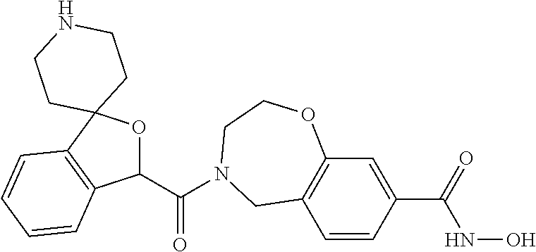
C1(C(=O)N2CCOC3=C(C=CC(C(=O)NO)=C3)C2)OC2(C3=C1C=CC=C3)CCNCC2
